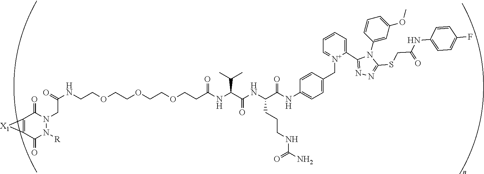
C(COCCOCCOCCC(NC(C(NC(C(NC1=CC=C(C[N+]2=CC=CC=C2C2=NN=C(SCC(NC3=CC=C(F)C=C3)=O)N2C2=CC(OC)=CC=C2)C=C1)=O)CCCNC(N)=O)=O)C(C)C)=O)NC(=O)CN1N([R])C(=O)C2=C(C1=O)[X1]2
